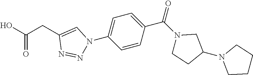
C1=CC(C(=O)N2CC(N3CCCC3)CC2)=CC=C1N1N=NC(CC(O)=O)=C1
